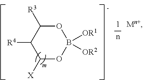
C1([X])OB([OR1])([OR2])OC([R3])C1[R4]
